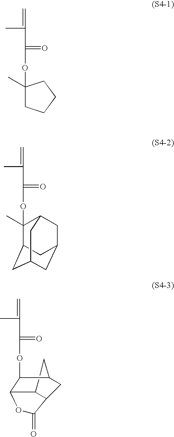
C1(OC(=O)C(C)=C)(C)CCCC1.C1(OC(=O)C(C)=C)C2OC(=O)C3C2CC1C3.C1(OC(=O)C(C)=C)(C)C2CC3CC(CC1C3)C2
